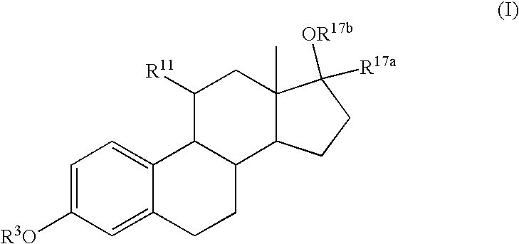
C1=C2C(=CC=C1[R3O])C1C(CC2)C2C(C)(CC1[R11])C([OR17b])([R17a])CC2
